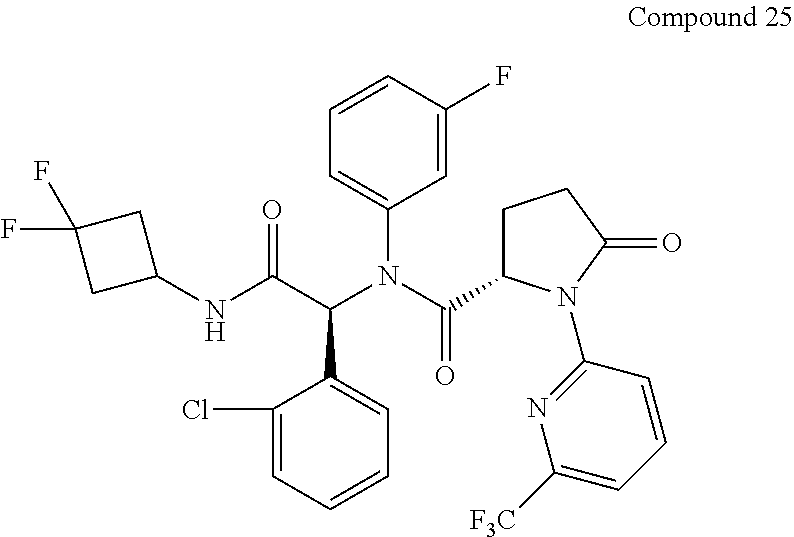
C1=C(F)C=CC=C1N(C(=O)C1CCC(=O)N1C1=NC([F3C])=CC=C1)C(C(NC1CC(F)(F)C1)=O)C1=CC=CC=C1Cl
